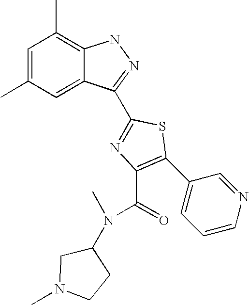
C1=C(C)C=C2C(=C1C)NN=C2C1=NC(C(N(C)C2CN(C)CC2)=O)=C(C2=CC=CN=C2)S1
